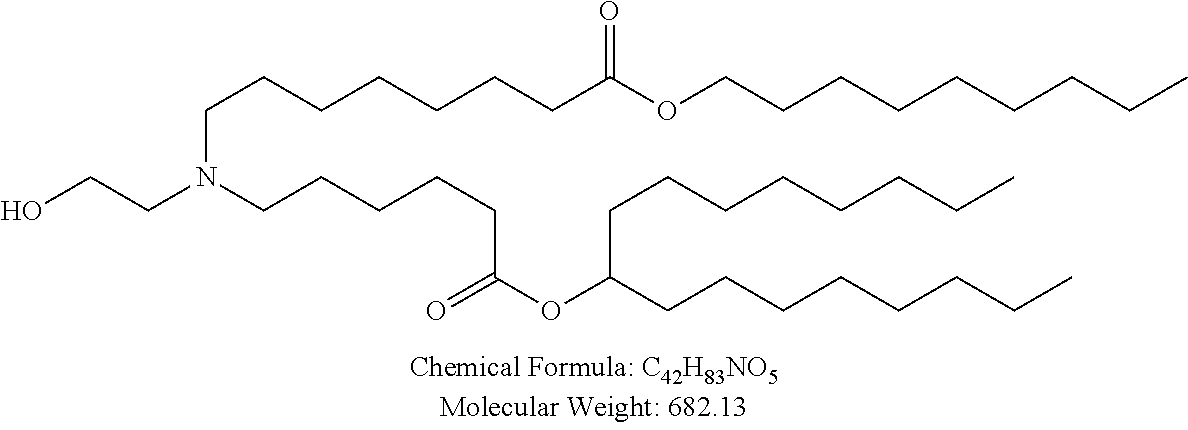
OCCN(CCCCCC(OC(CCCCCCCC)CCCCCCCC)=O)CCCCCCCC(OCCCCCCCCC)=O
